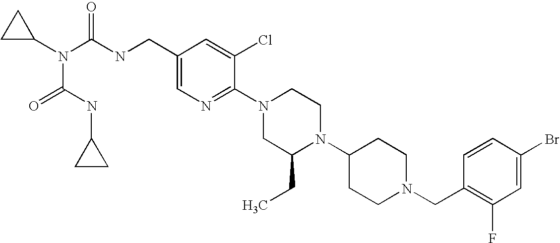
C1(Br)=CC(F)=C(CN2CCC(N3C(CC)CN(C4=NC=C(CNC(N(C5CC5)C(NC5CC5)=O)=O)C=C4Cl)CC3)CC2)C=C1
